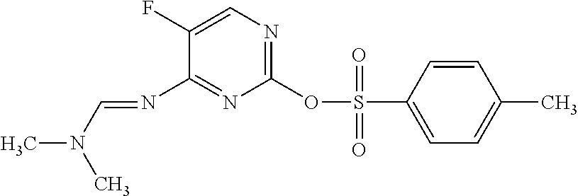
C1(F)=CN=C(OS(=O)(=O)C2=CC=C(C)C=C2)N=C1N=CN(C)C
